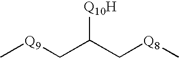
C[Q9]CC(C[Q8]C)[Q10H]
